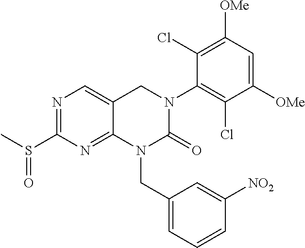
N1=C(S(C)=O)N=C2C(=C1)CN(C1=C(Cl)C([OMe])=CC([OMe])=C1Cl)C(=O)N2CC1=CC=CC([NO2])=C1
